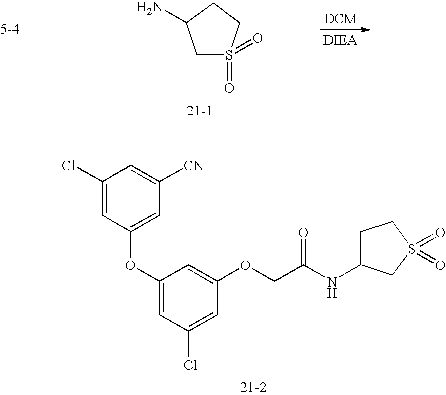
C1(Cl)=CC(OC2=CC(Cl)=CC(OCC(=O)NC3CCS(=O)(=O)C3)=C2)=CC([CN])=C1.C1S(=O)(=O)CCC1N
